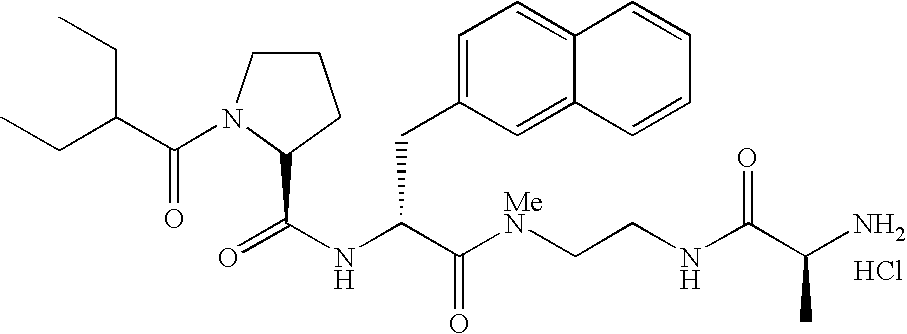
N(C(C([MeN]CCNC(C(N)C)=O)=O)CC1=CC=C2C(=C1)C=CC=C2)C(=O)C1N(C(C(CC)CC)=O)CCC1.Cl
